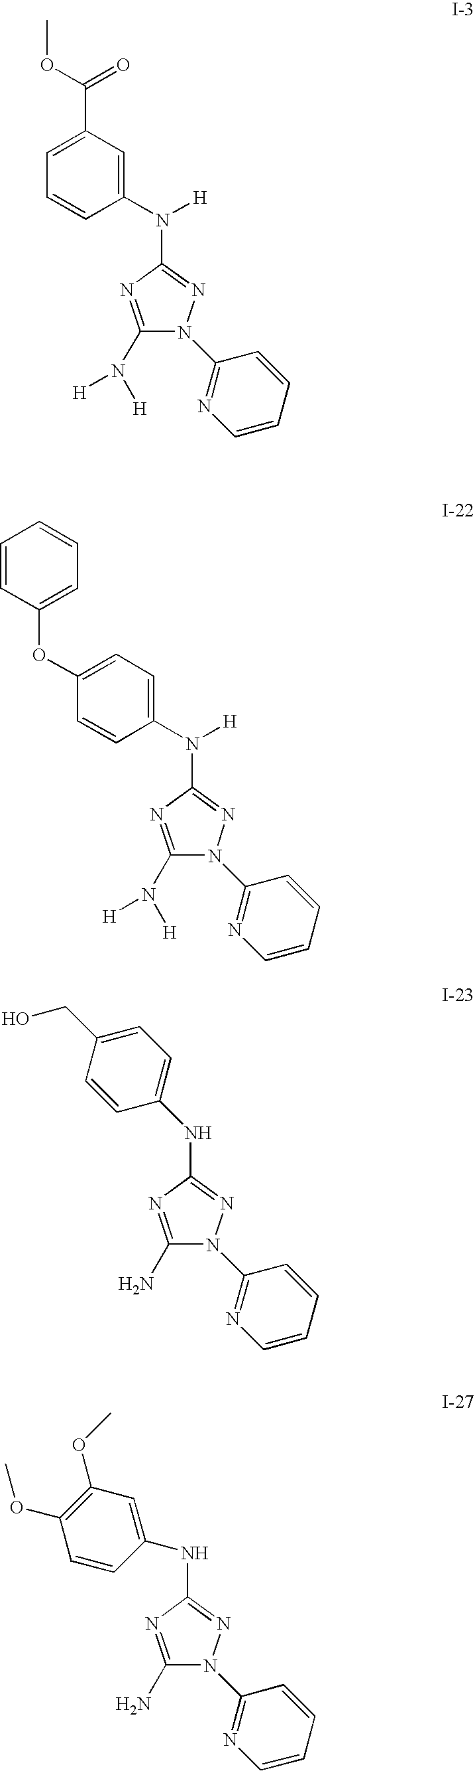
C1=C(C(OC)=O)C=C(N([H])C2=NN(C3=NC=CC=C3)C(N([H])[H])=N2)C=C1.C1(OC2=CC=CC=C2)=CC=C(N([H])C2=NN(C3=NC=CC=C3)C(N([H])[H])=N2)C=C1.C1(N)=NC(NC2=CC=C(CO)C=C2)=NN1C1=NC=CC=C1.C1(N)=NC(NC2=CC(OC)=C(OC)C=C2)=NN1C1=NC=CC=C1
